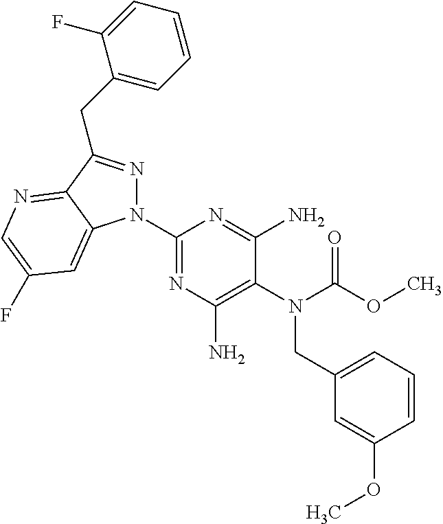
C1(N2N=C(CC3=CC=CC=C3F)C3=NC=C(F)C=C23)=NC(N)=C(N(C(OC)=O)CC2=CC=CC(OC)=C2)C(N)=N1
